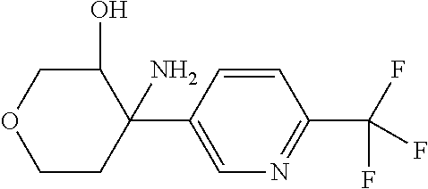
C1CC(C2=CN=C(C(F)(F)F)C=C2)(N)C(O)CO1
